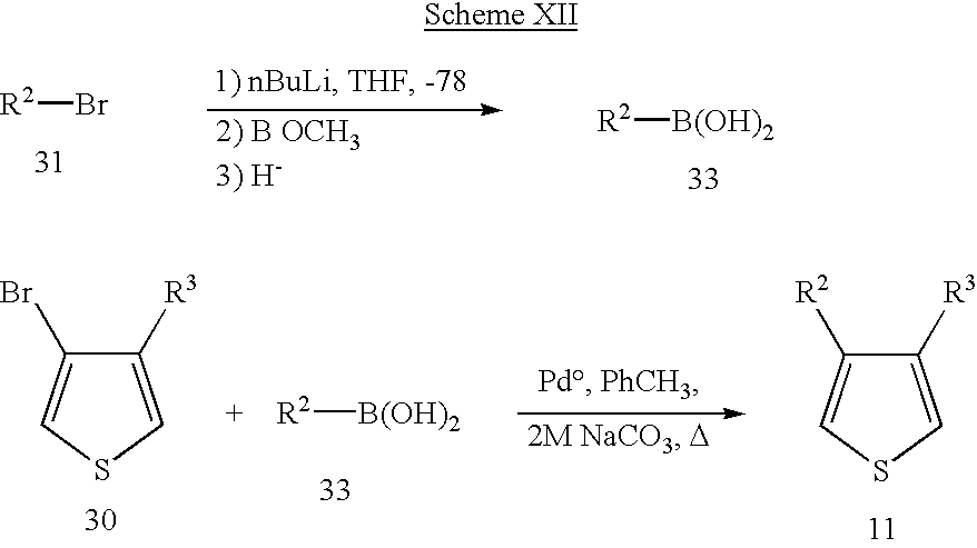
[R2]Br.[R2][B(OH)2].C1([R3])=CSC=C1[R2].C1([R3])=CSC=C1Br.[+    R2][B(OH)2]
